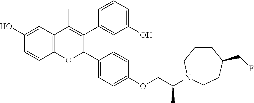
C12=C(C=C(O)C=C1)C(C)=C(C1=CC(O)=CC=C1)C(C1=CC=C(OCC(C)N3CCCC(CF)CC3)C=C1)O2
